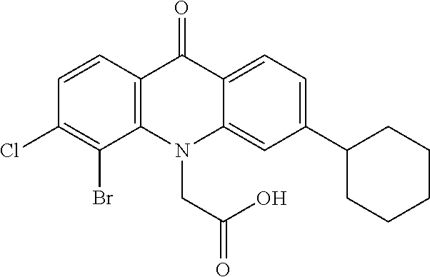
C12=C(N(CC(=O)O)C3=CC(C4CCCCC4)=CC=C3C1=O)C(Br)=C(Cl)C=C2
